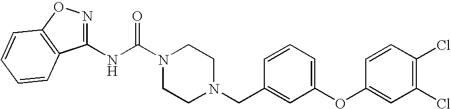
N(C(N1CCN(CC2=CC(OC3=CC(Cl)=C(Cl)C=C3)=CC=C2)CC1)=O)C1=NOC2=C1C=CC=C2
